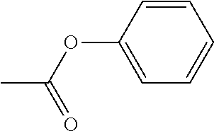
O(C1=CC=CC=C1)C(C)=O
